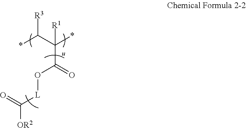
[R3]C(C(*)([R1])C(O[L]C([OR2])=O)=O)*
